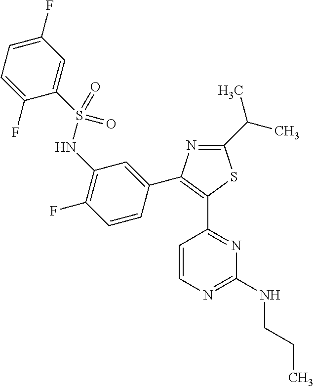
C1=C(F)C=C(S(NC2=C(F)C=CC(C3=C(C4=NC(NCCC)=NC=C4)SC(C(C)C)=N3)=C2)(=O)=O)C(F)=C1
